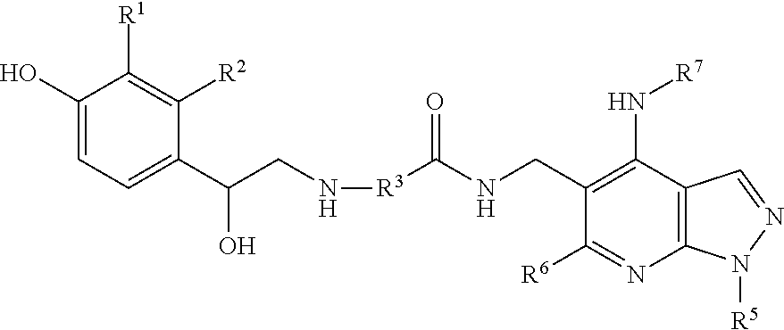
C1(O)=CC=C(C(CN[R3]C(NCC2=C(N[R7])C3=C(N=C2[R6])N([R5])N=C3)=O)O)C([R2])=C1[R1]
